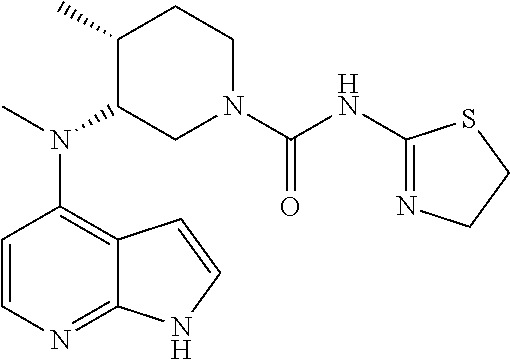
C12=C(N(C)C3CN(C(NC4=NCCS4)=O)CCC3C)C=CN=C1NC=C2
